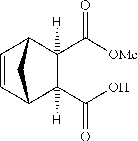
C(=O)(C1([H])C(C(O)=O)([H])C2C=CC1C2)[OMe]
